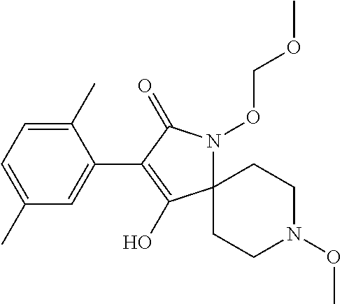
C12(N(OCOC)C(=O)C(C3=CC(C)=CC=C3C)=C1O)CCN(OC)CC2
